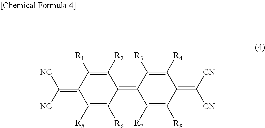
C1([R2])=C([R1])C(=C([NC])[NC])C([R5])=C([R6])C1=C1C([R7])=C([R8])C(=C([CN])[CN])C([R4])=C1[R3]
